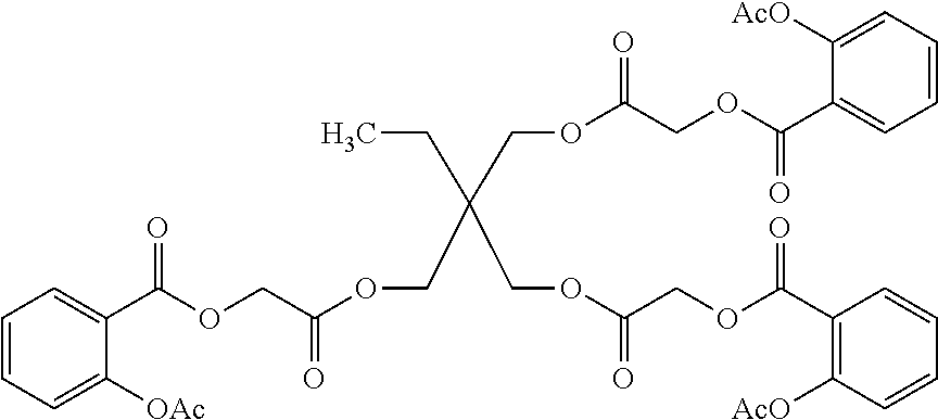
CCC(COC(COC(C1=CC=CC=C1[AcO])=O)=O)(COC(COC(C1=CC=CC=C1[OAc])=O)=O)COC(COC(C1=C([AcO])C=CC=C1)=O)=O
